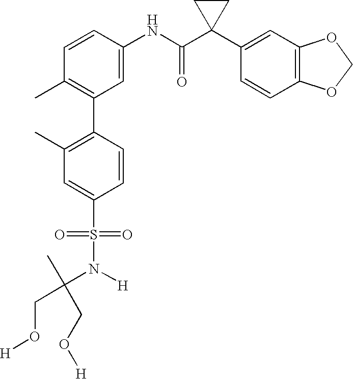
C1(NC(C2(C3=CC4=C(C=C3)OCO4)CC2)=O)=CC(C2=C(C)C=C(S(=O)(=O)N([H])C(C)(CO[H])CO[H])C=C2)=C(C)C=C1
